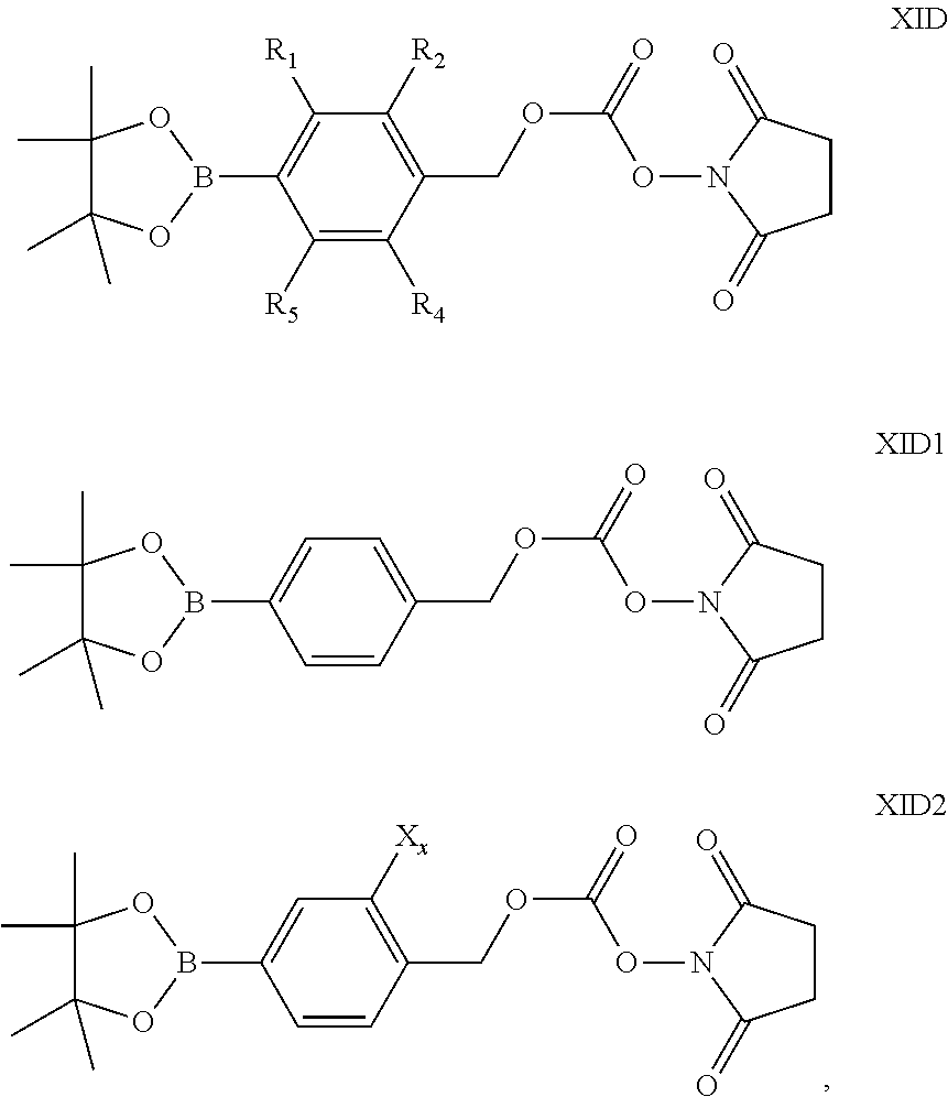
C1=C(B2OC(C)(C)C(C)(C)O2)C=CC(COC(ON2C(=O)CCC2=O)=O)=C1[Xx].C1([R1])=C(B2OC(C)(C)C(C)(C)O2)C([R5])=C([R4])C(COC(ON2C(=O)CCC2=O)=O)=C1[R2].C1=C(B2OC(C)(C)C(C)(C)O2)C=CC(COC(ON2C(=O)CCC2=O)=O)=C1
